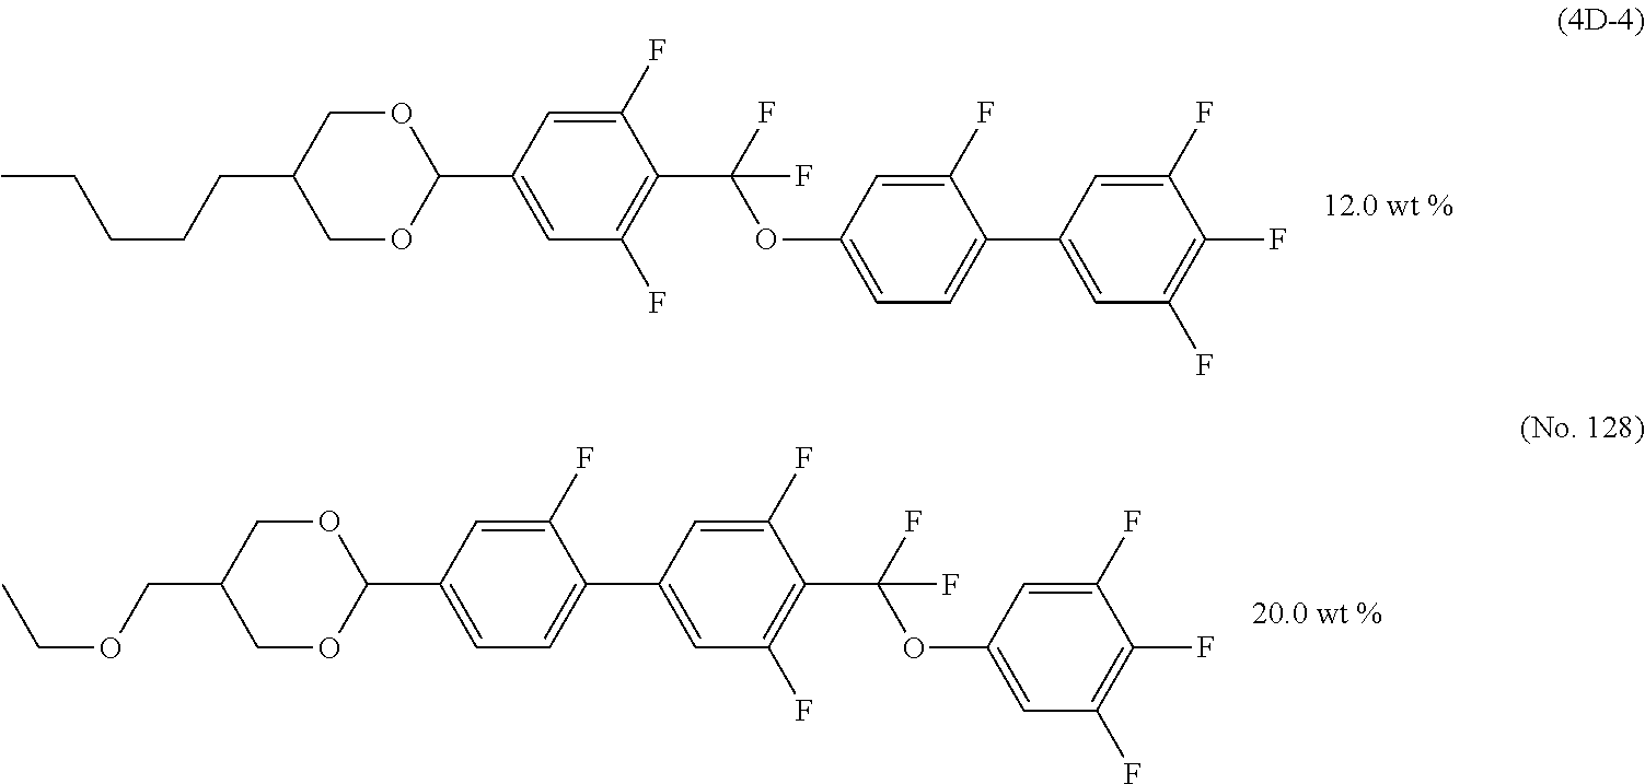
O(C(C1=C(F)C=C(C2OCC(CCCCC)CO2)C=C1F)(F)F)C1=CC=C(C2=CC(F)=C(F)C(F)=C2)C(F)=C1.O(C1=CC(F)=C(F)C(F)=C1)C(F)(C1=C(F)C=C(C2=CC=C(C3OCC(COCC)CO3)C=C2F)C=C1F)F
